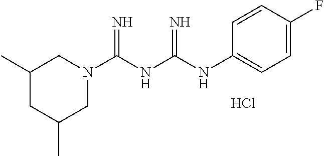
Cl.C1(C)CC(C)CN(C(NC(NC2=CC=C(F)C=C2)=N)=N)C1
